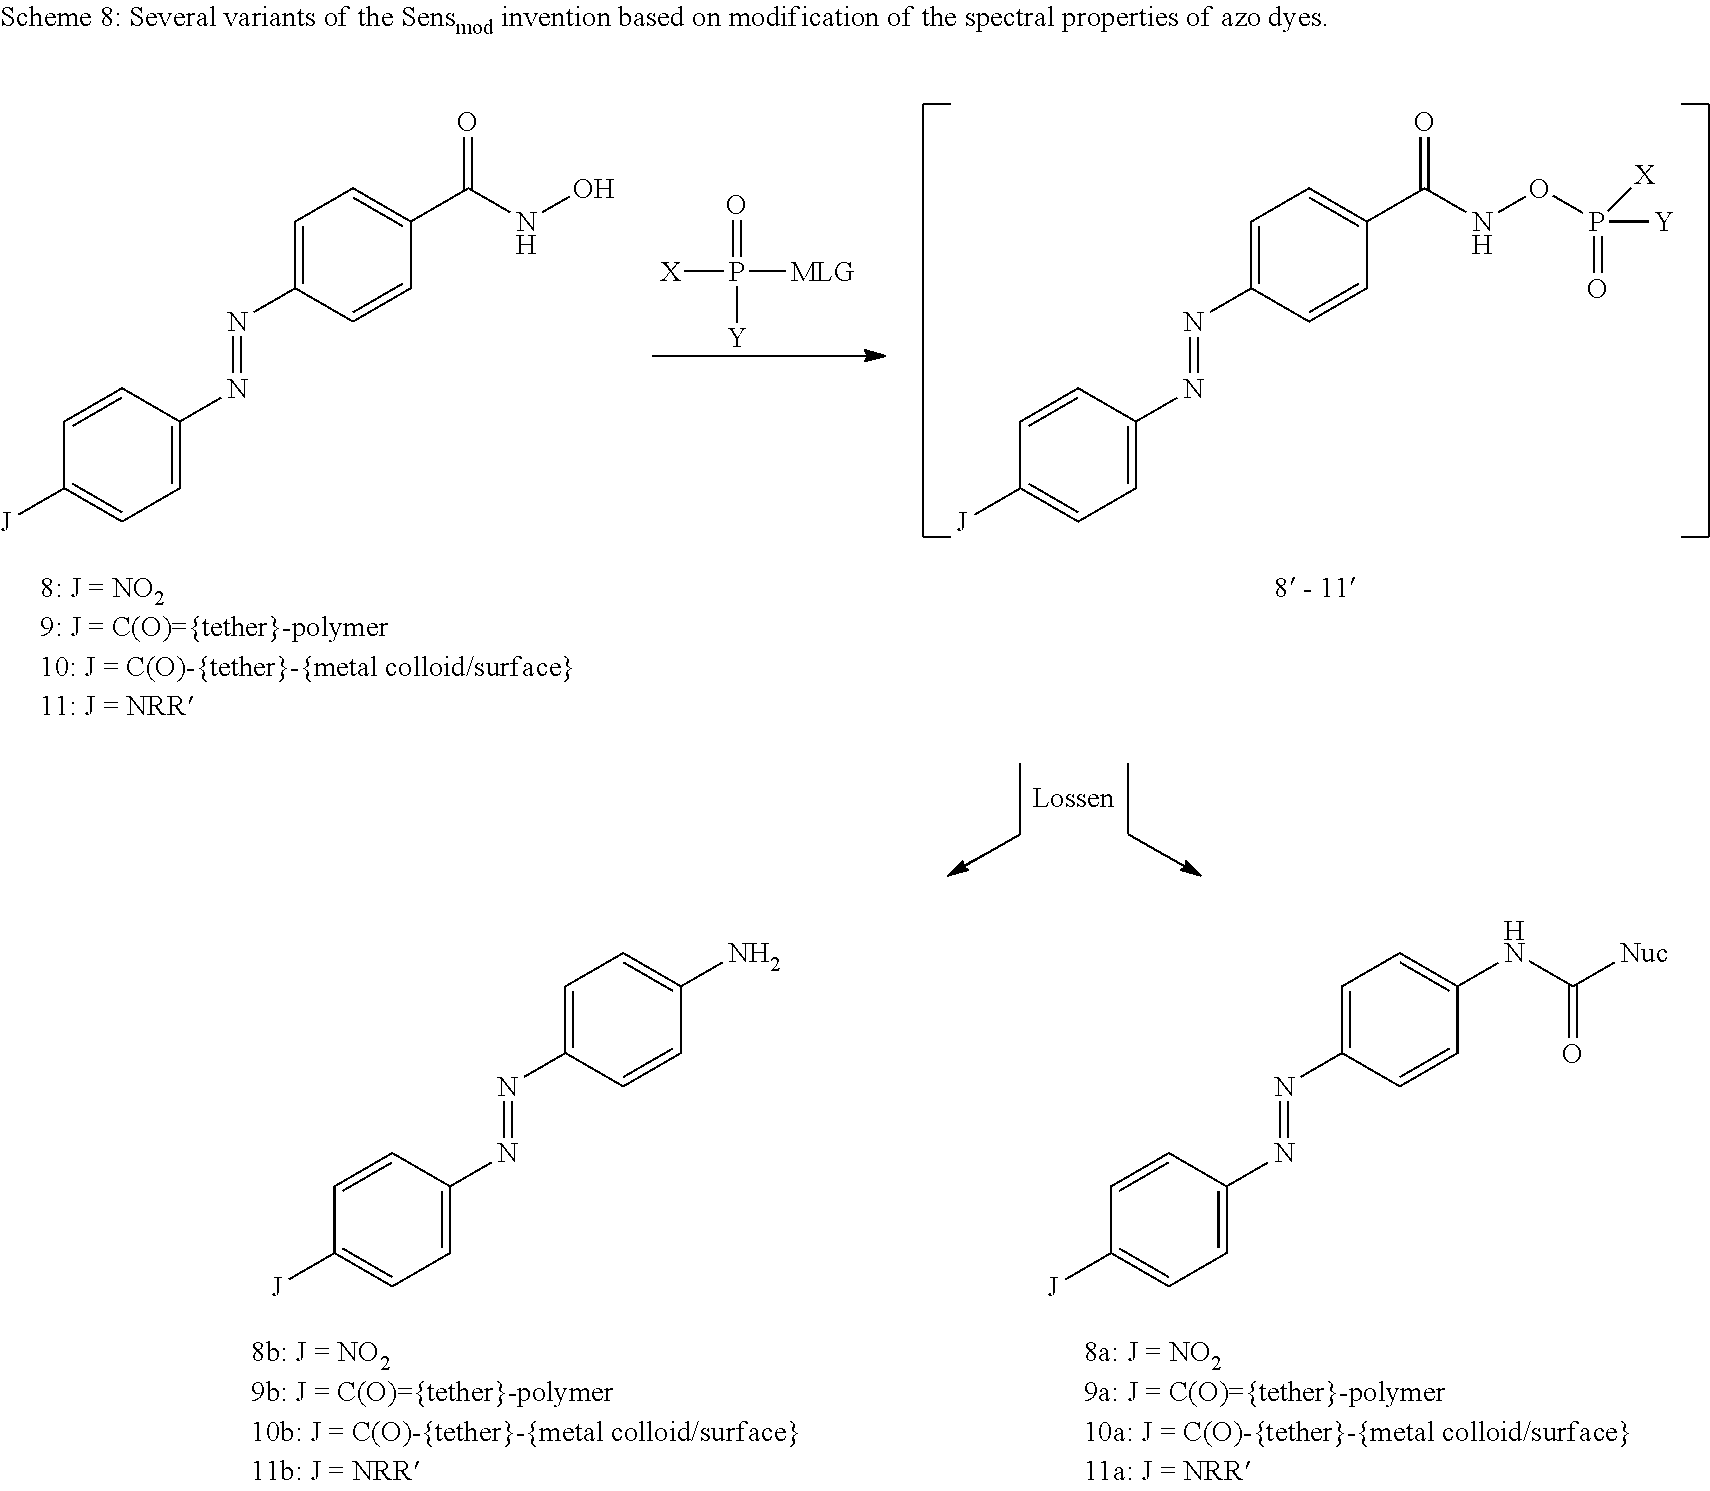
C1=C(N=NC2=CC=C(C(NO)=O)C=C2)C=CC([J])=C1.[X]P(=O)([MLG])[Y].C1=C(N=NC2=CC=C(C(NOP(=O)([Y])[X])=O)C=C2)C=CC([J])=C1.C1=C(N=NC2=CC=C(N)C=C2)C=CC([J])=C1.C1=C(N=NC2=CC=C(NC([Nuc])=O)C=C2)C=CC([J])=C1
